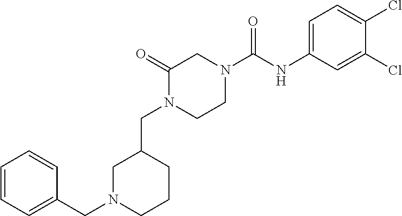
C1N(CC2=CC=CC=C2)CCCC1CN1CCN(C(NC2=CC=C(Cl)C(Cl)=C2)=O)CC1=O
